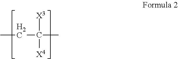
CCC([X3])(C)[X4]
